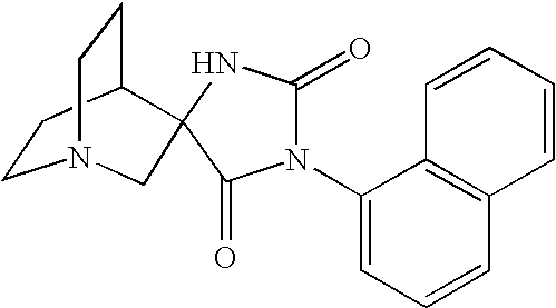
C1CC2CCN1CC21NC(=O)N(C2=CC=CC3=C2C=CC=C3)C1=O
